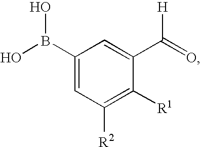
C1(B(O)O)=CC([R2])=C([R1])C(C(=O)[H])=C1
